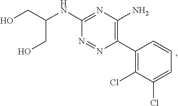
C1(NC(CO)CO)=NC(N)=C(C2=C(Cl)C(Cl)=CC=C2)N=N1
